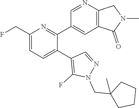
C1(CF)=CC=C(C2=C(F)N(CC3(C)CCCC3)N=C2)C(C2=CC3=C(N=C2)CN(C)C3=O)=N1
